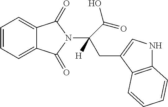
C1=CC=C2C(=C1)C(=O)N(C(C(=O)O)(CC1=CNC3=C1C=CC=C3)[H])C2=O
